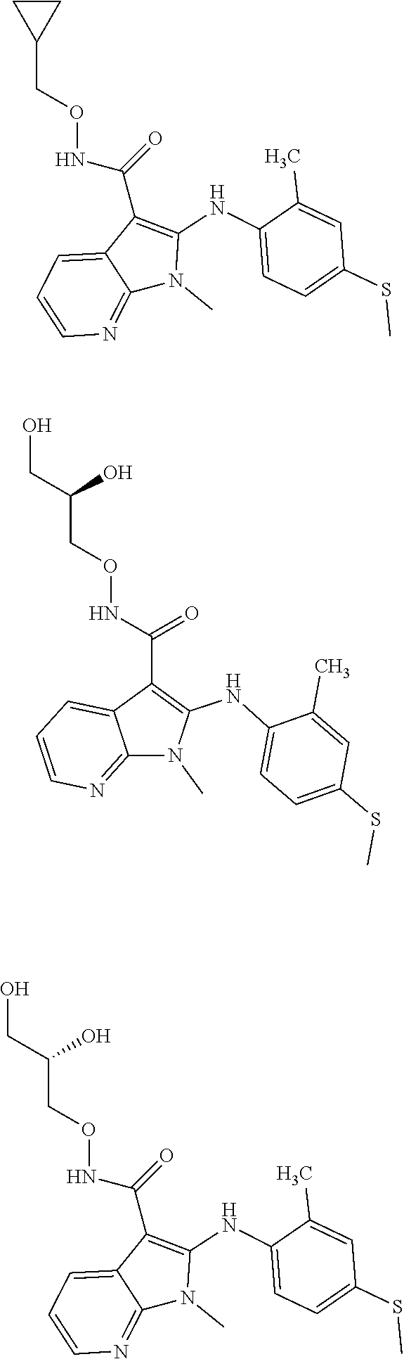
O(NC(=O)C1=C(NC2=CC=C(SC)C=C2C)N(C)C2=NC=CC=C12)CC1CC1.O(NC(=O)C1=C(NC2=CC=C(SC)C=C2C)N(C)C2=NC=CC=C12)CC(O)CO.O(CC(O)CO)NC(=O)C1=C(NC2=CC=C(SC)C=C2C)N(C)C2=NC=CC=C12
